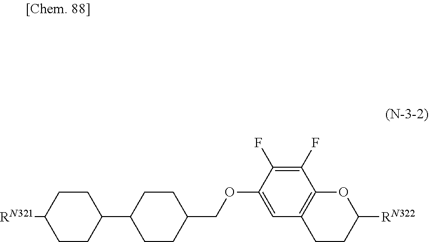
C1CC(C2CCC(COC3=CC4=C(C(F)=C3F)OC([RN322])CC4)CC2)CCC1[RN321]
